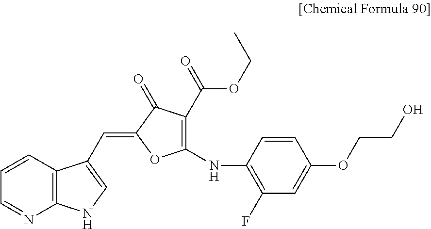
C1=CC2=C(N=C1)NC=C2C=C1C(=O)C(C(OCC)=O)=C(NC2=C(F)C=C(OCCO)C=C2)O1
